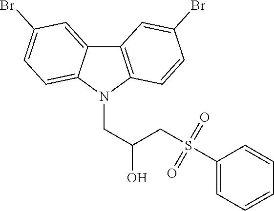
C12=C(N(CC(CS(=O)(=O)C3=CC=CC=C3)O)C3=CC=C(Br)C=C13)C=CC(Br)=C2
